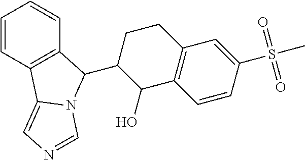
C1=CC2=C(C=C1)C(C1C(O)C3=C(CC1)C=C(S(C)(=O)=O)C=C3)N1C2=CN=C1
